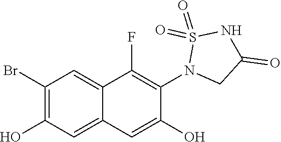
C1(Br)=C(O)C=C2C(=C1)C(F)=C(N1CC(=O)NS1(=O)=O)C(O)=C2
